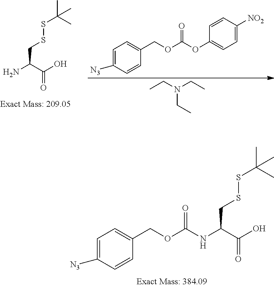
NC(C(O)=O)CSSC(C)(C)C.C1=C([N3])C=CC(COC(OC2=CC=C([NO2])C=C2)=O)=C1.N(CC)(CC)CC.N(C(C(O)=O)CSSC(C)(C)C)C(OCC1=CC=C([N3])C=C1)=O
